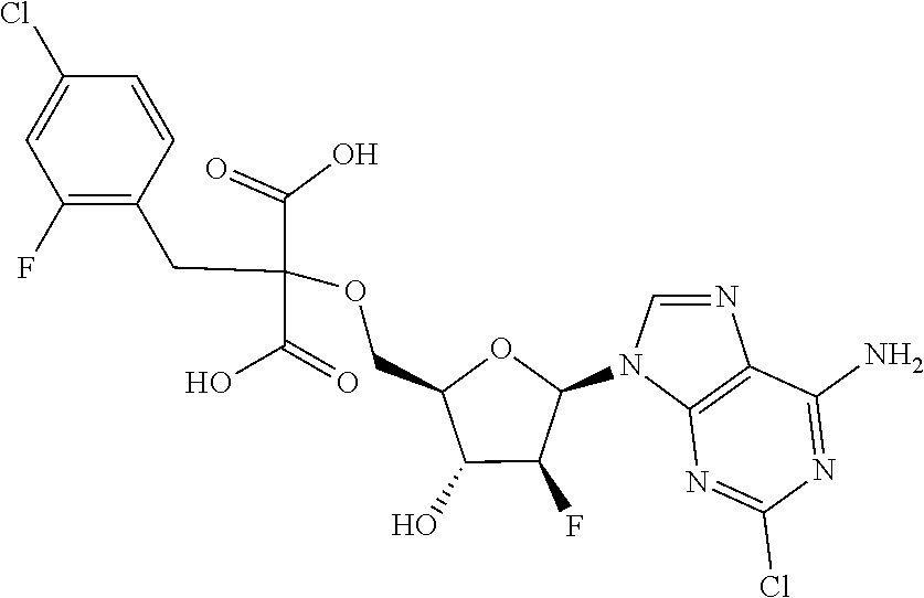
C1(N2C3=C(C(N)=NC(Cl)=N3)N=C2)OC(COC(C(=O)O)(C(=O)O)CC2=C(F)C=C(Cl)C=C2)C(O)C1F
